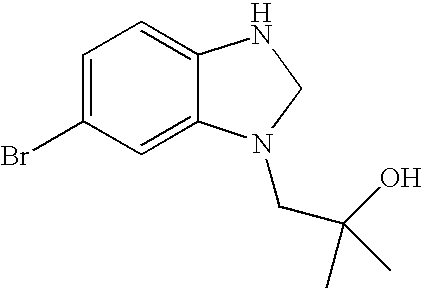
BrC1=CC=C2C(=C1)N(CC(O)(C)C)CN2
